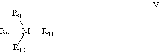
[M1]([R11])([R8])([R10])[R9]
